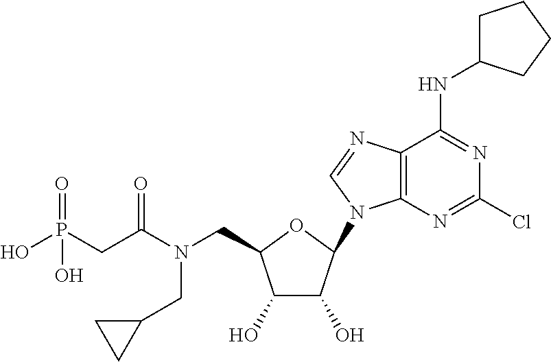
C12=C(N=C(Cl)N=C1NC1CCCC1)N(C1C(O)C(O)C(CN(C(CP(O)(=O)O)=O)CC3CC3)O1)C=N2
